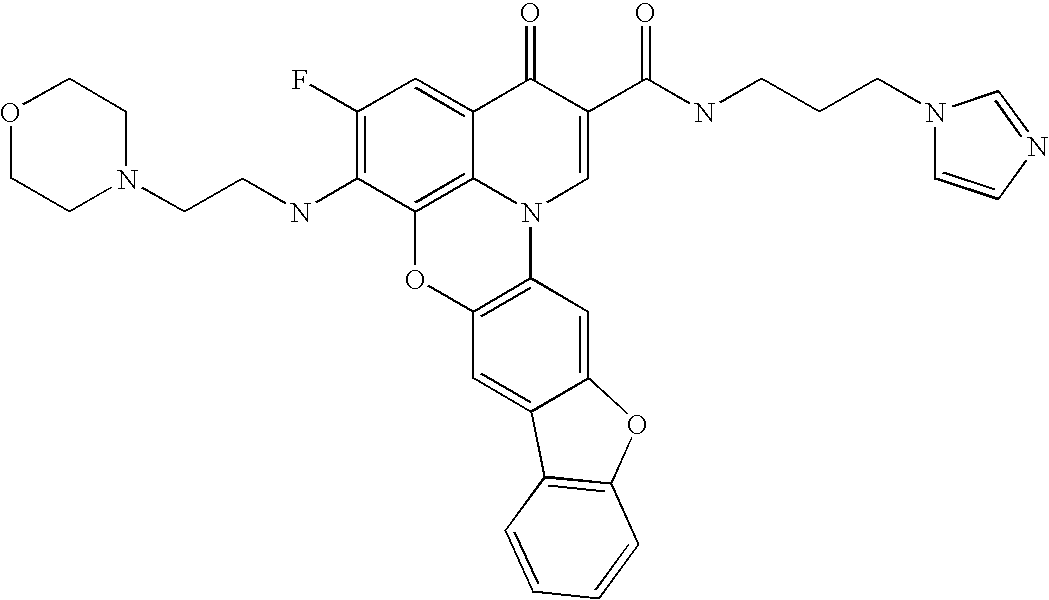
C1(F)=C(NCCN2CCOCC2)C2=C3C(=C1)C(=O)C(C(NCCCN1C=CN=C1)=O)=CN3C1=C(O2)C=C2C(=C1)OC1=C2C=CC=C1
